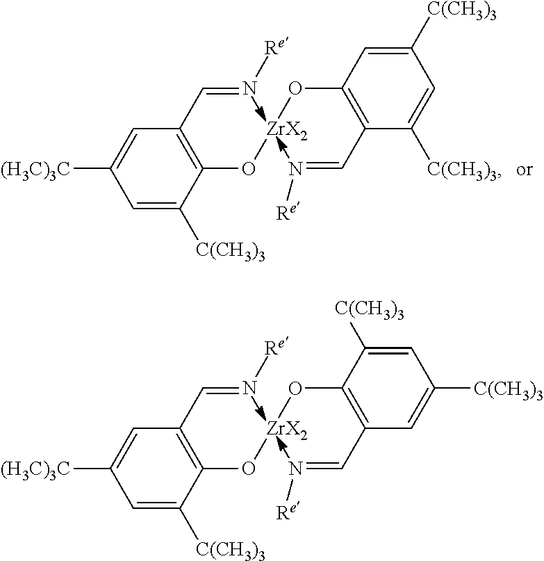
C1=C([C(CH3)3])C(O[ZrX2]OC2=C(C=N[Re])C=C([(H3C)3C])C=C2[C(CH3)3])=C(C=N[Re])C=C1[C(CH3)3].C1([C(CH3)3])=CC(O[ZrX2]OC2=C(C=N[Re])C=C([(H3C)3C])C=C2[C(CH3)3])=C(C=N[Re])C([C(CH3)3])=C1
